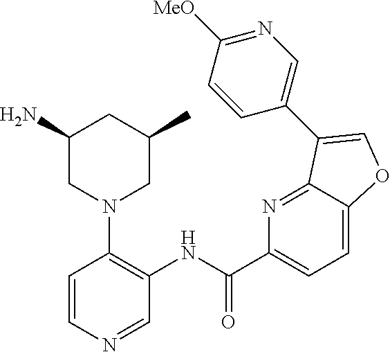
C1(N)CN(C2=C(NC(C3=CC=C4C(=N3)C(C3=CN=C([MeO])C=C3)=CO4)=O)C=NC=C2)CC(C)C1
